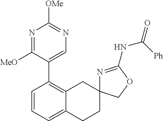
C1=CC=C2C(=C1C1=CN=C([OMe])N=C1[MeO])CC1(CC2)N=C(NC(=O)[Ph])OC1
